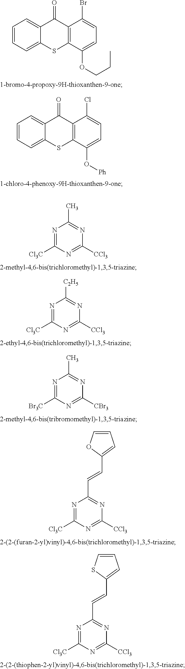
N1=C([Cl3C])N=C([CCl3])N=C1C.N1=C([Cl3C])N=C([CCl3])N=C1[C2H5].N1=C([Br3C])N=C([CBr3])N=C1C.N1=C([Cl3C])N=C([CCl3])N=C1C=CC1=CC=CO1.N1=C([Cl3C])N=C([CCl3])N=C1C=CC1=CC=CS1.C1=CC=C2C(=C1)C(=O)C1=C(S2)C(OCCC)=CC=C1Br.C1=CC=C2C(=C1)C(=O)C1=C(S2)C(O[Ph])=CC=C1Cl
